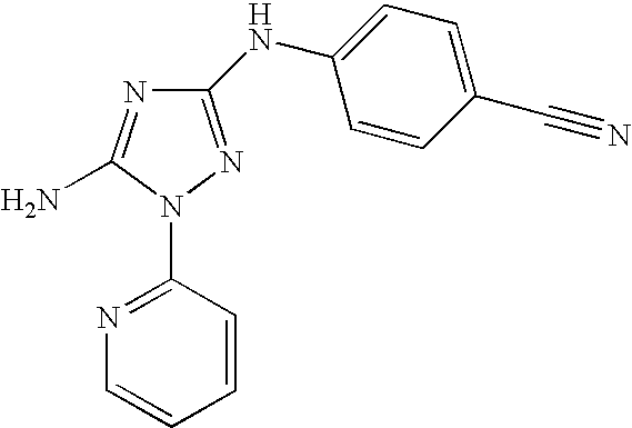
C1(NC2=CC=C(C#N)C=C2)=NN(C2=NC=CC=C2)C(N)=N1
